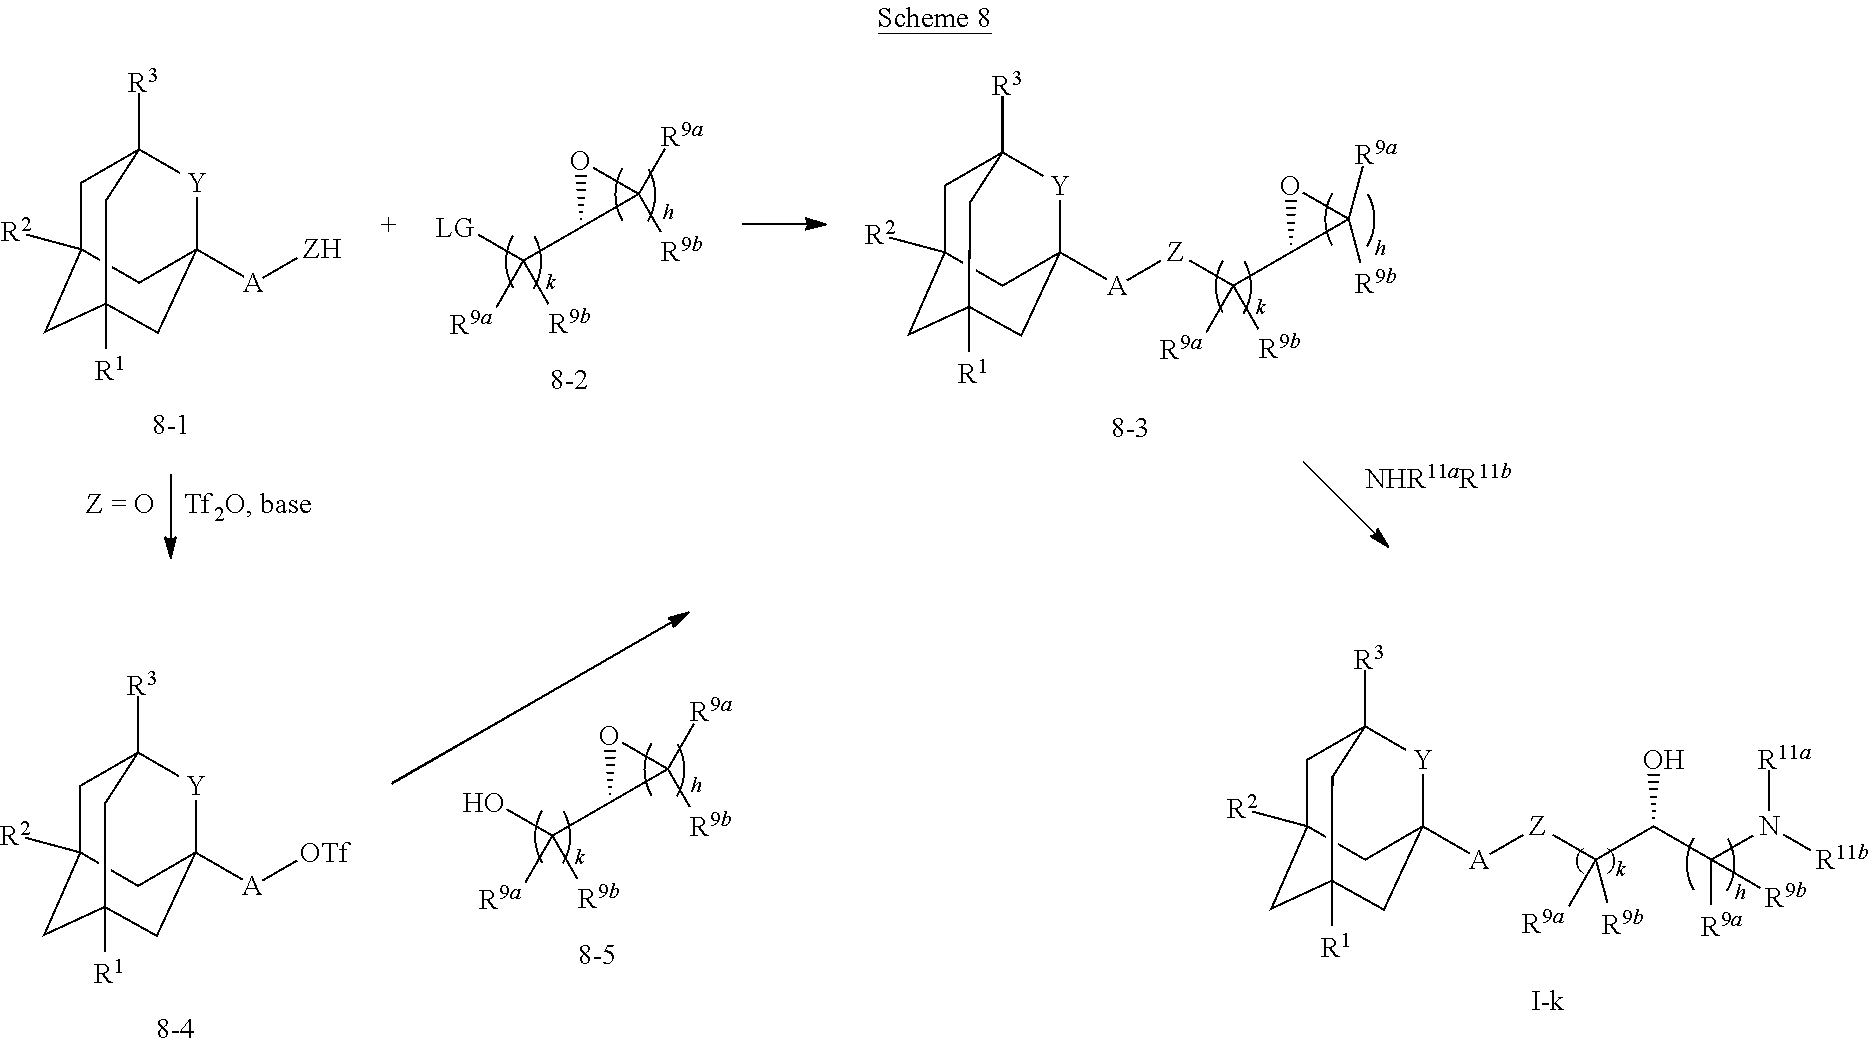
C1C2([R2])CC3([R1])CC([A][ZH])([Y]C1([R3])C3)C2.C1C2([R2])CC3([R1])CC([A][Z]C(C4C([R9a])([R9b])O4)([R9b])[R9a])([Y]C1([R3])C3)C2.[LG]C(C1C([R9a])([R9b])O1)([R9b])[R9a].C1C2([R2])CC3([R1])CC([A][Z]C(C(C(N([R11b])[R11a])([R9a])[R9b])O)([R9b])[R9a])([Y]C1([R3])C3)C2.C1C2([R2])CC3([R1])CC([A][OTf])([Y]C1([R3])C3)C2.OC(C1C([R9a])([R9b])O1)([R9b])[R9a]
